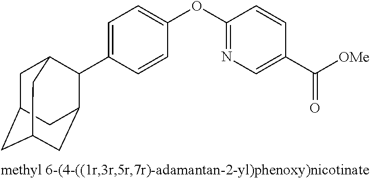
C1=C(C2C3CC4CC(CC2C4)C3)C=CC(OC2=NC=C(C([OMe])=O)C=C2)=C1
